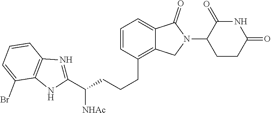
C1(C([NHAc])CCCC2=C3C(=CC=C2)C(=O)N(C2CCC(=O)NC2=O)C3)=NC2=C(N1)C(Br)=CC=C2
